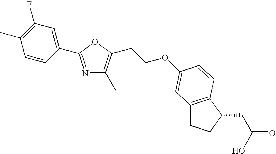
N1=C(C2=CC(F)=C(C)C=C2)OC(CCOC2=CC3=C(C(CC(O)=O)CC3)C=C2)=C1C
